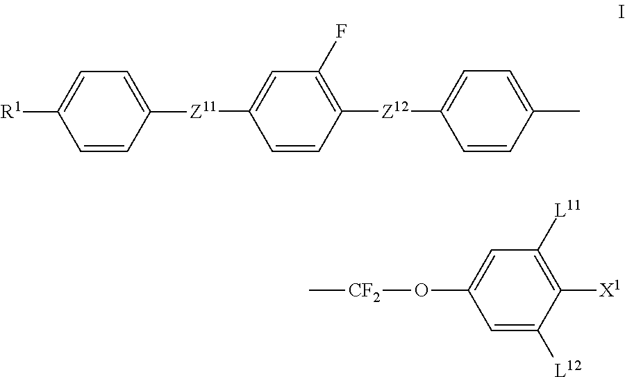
C1(C)=CC=C([Z12]C2=C(F)C=C([Z11]C3=CC=C([R1])C=C3)C=C2)C=C1.C1=C([L12])C([X1])=C([L11])C=C1O[CF2]C
